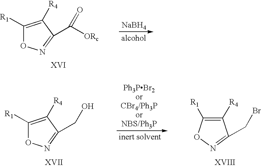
C1([R1])=C([R4])C(C([ORc])=O)=NO1.[NaBH4].C1([R1])=C([R4])C(CO)=NO1.C1([R4])=C([R1])ON=C1CBr
